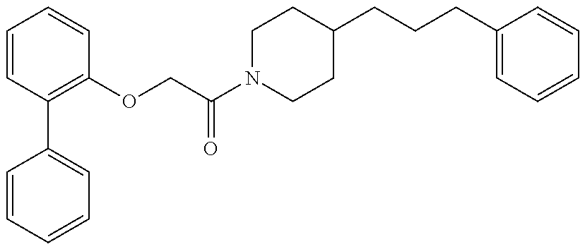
C1=CC=CC=C1C1=C(OCC(N2CCC(CCCC3=CC=CC=C3)CC2)=O)C=CC=C1
